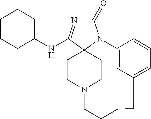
C1(=O)N=C(NC2CCCCC2)C23N1C1=CC(=CC=C1)CCCCN(CC2)CC3
